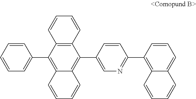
C1(C2=CC=CC=C2)=C2C(=C(C3=CN=C(C4=C5C(=CC=C4)C=CC=C5)C=C3)C3=C1C=CC=C3)C=CC=C2
